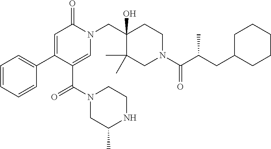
C1=CC=CC(C2=CC(=O)N(CC3(O)C(C)(C)CN(C(C(CC4CCCCC4)C)=O)CC3)C=C2C(N2CCNC(C)C2)=O)=C1
